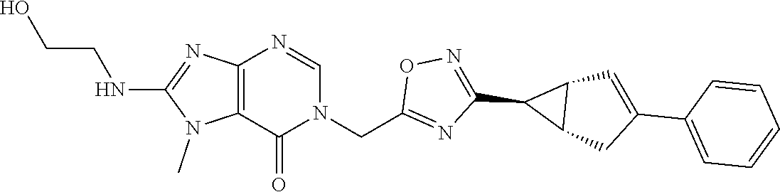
C12=C(N=CN(CC3=NC(C4C5C4C=C(C4=CC=CC=C4)C5)=NO3)C1=O)N=C(NCCO)N2C
